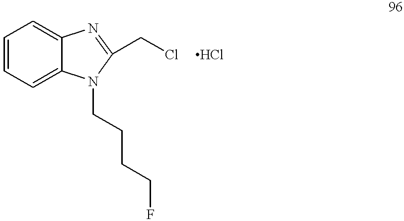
C1=CC=C2C(=C1)N=C(CCl)N2CCCCF
